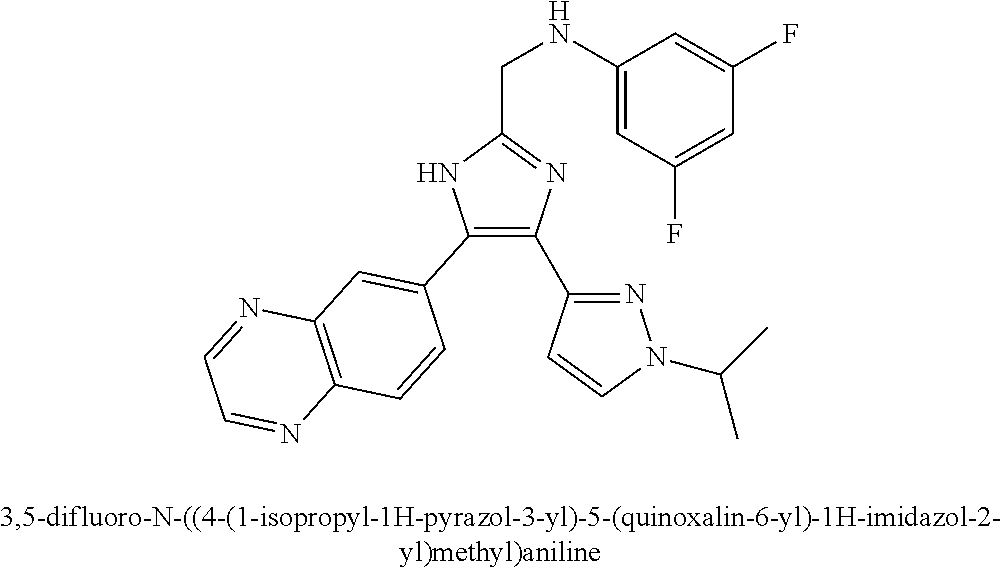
C1(C2=C(C3=NN(C(C)C)C=C3)N=C(CNC3=CC(F)=CC(F)=C3)N2)=CC2=C(C=C1)N=CC=N2
